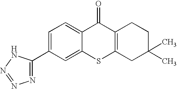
C1=C(C2=NN=NN2)C=C2C(=C1)C(=O)C1=C(S2)CC(C)(C)CC1
